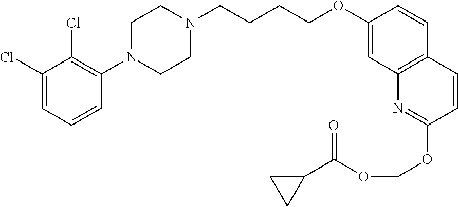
C1(Cl)=CC=CC(N2CCN(CCCCOC3=CC4=C(C=C3)C=CC(OCOC(=O)C3CC3)=N4)CC2)=C1Cl
